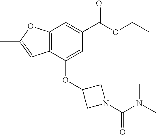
C12=C(C(OC3CN(C(N(C)C)=O)C3)=CC(C(OCC)=O)=C1)C=C(C)O2
